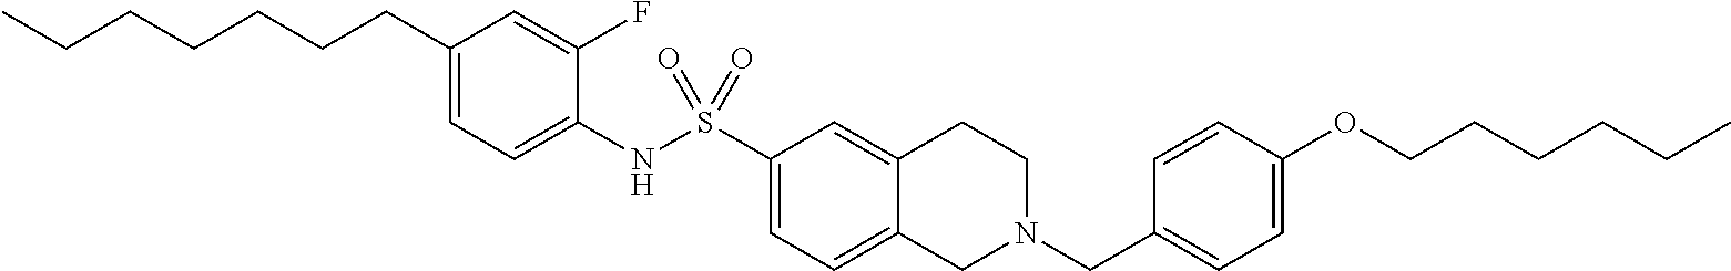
C1(CCCCCCC)=CC=C(NS(C2=CC=C3C(=C2)CCN(CC2=CC=C(OCCCCCC)C=C2)C3)(=O)=O)C(F)=C1
